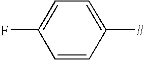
C1(F)=CC=C([#])C=C1
